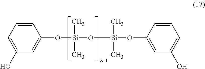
C1=CC=C(O)C=C1O[Si](O[Si](OC1=CC(O)=CC=C1)(C)C)(C)C
